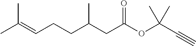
CC(=CCCC(CC(OC(C#C)(C)C)=O)C)C
